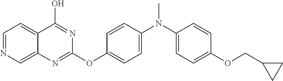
C1=NC=C2C(=C1)C(O)=NC(OC1=CC=C(N(C)C3=CC=C(OCC4CC4)C=C3)C=C1)=N2
